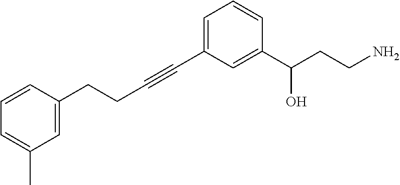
C1=C(CCC#CC2=CC=CC(C(CCN)O)=C2)C=CC=C1C
